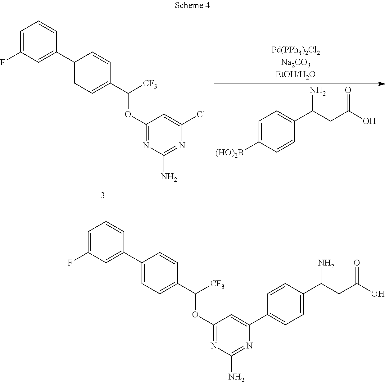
C1=C([(HO)2B])C=CC(C(CC(O)=O)N)=C1.C1=C(F)C=C(C2=CC=C(C([CF3])OC3=NC(N)=NC(Cl)=C3)C=C2)C=C1.C1=C(F)C=C(C2=CC=C(C([CF3])OC3=NC(N)=NC(C4=CC=C(C(CC(O)=O)N)C=C4)=C3)C=C2)C=C1
